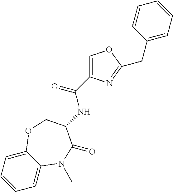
C1=CC=C2C(=C1)N(C)C(=O)C(NC(=O)C1=COC(CC3=CC=CC=C3)=N1)CO2
